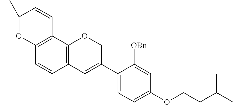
C1(C)(C)OC2=C(C=C1)C1=C(C=C2)C=C(C2=CC=C(OCCC(C)C)C=C2[OBn])CO1
